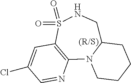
S1(=O)(=O)C2=C(N3C(CN1)CCCC3)N=CC(Cl)=C2
